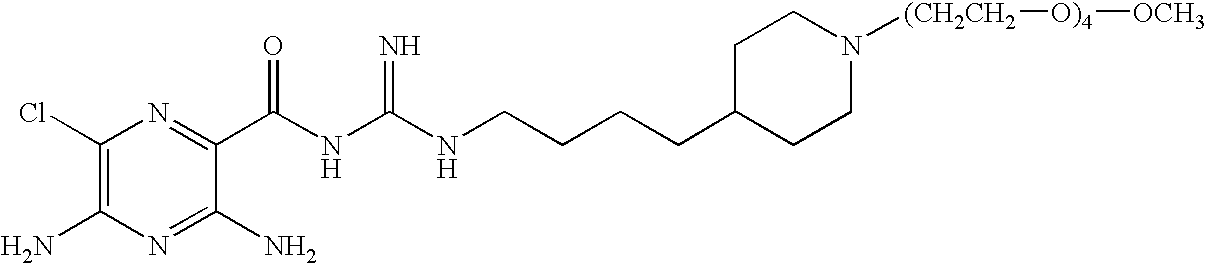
C1(Cl)=C(N)N=C(N)C(C(NC(NCCCCC2CCN([(CH2CH2][O)4][OCH3])CC2)=N)=O)=N1
